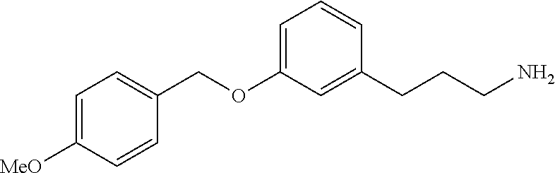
C1=C(OCC2=CC=C([MeO])C=C2)C=C(CCCN)C=C1
